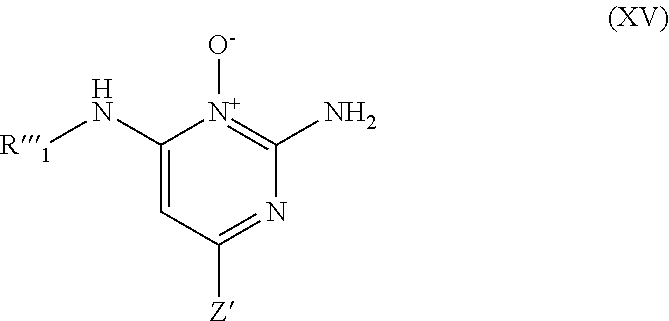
C1(N[R1])=CC([Z])=NC(N)=[N+]1[O-]
